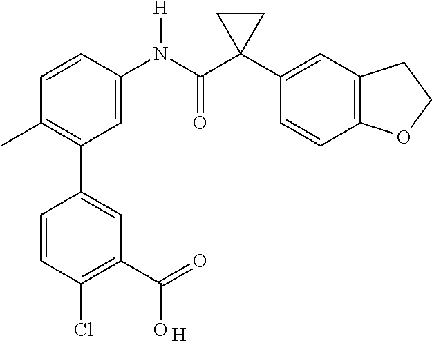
C1(C)=C(C2=CC(C(=O)O)=C(Cl)C=C2)C=C(N(C(C2(C3=CC4=C(C=C3)OCC4)CC2)=O)[H])C=C1.[H]
